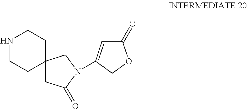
C1C(=O)N(C2=CC(=O)OC2)CC12CCNCC2
